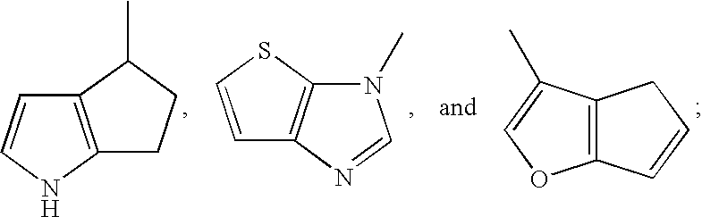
C12=C(NC=C1)CCC2C.C12=C(SC=C1)N(C)C=N2.C12=C(C=CC1)OC=C2C
